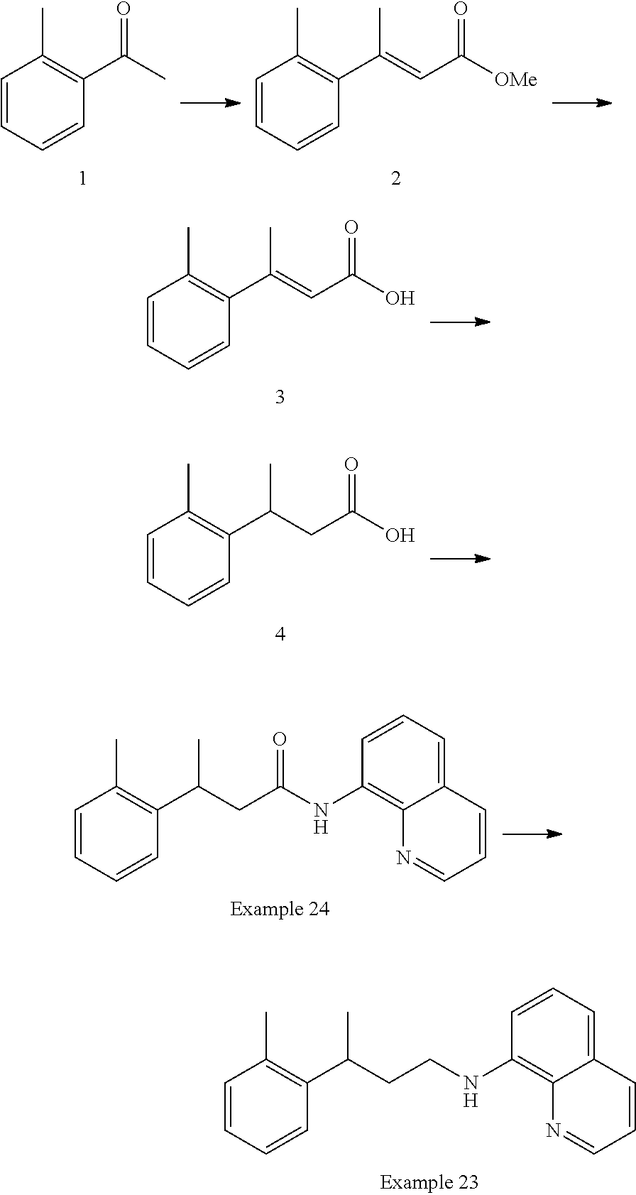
CC1=C(C(C)CCNC2=C3C(=CC=C2)C=CC=N3)C=CC=C1.CC1=C(C(=O)C)C=CC=C1.CC1=C(C(C)=CC(=O)[OMe])C=CC=C1.CC1=C(C(C)=CC(=O)O)C=CC=C1.CC1=C(C(C)CC(=O)O)C=CC=C1.CC1=C(C(C)CC(=O)NC2=C3C(=CC=C2)C=CC=N3)C=CC=C1
